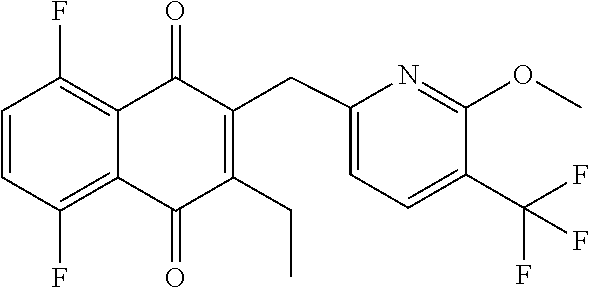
C1=CC(F)=C2C(=C1F)C(=O)C(CC1=CC=C(C(F)(F)F)C(OC)=N1)=C(CC)C2=O
